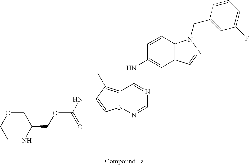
N12C(=C(C)C(NC(=O)OCC3COCCN3)=C1)C(NC1=CC3=C(C=C1)N(CC1=CC(F)=CC=C1)N=C3)=NC=N2
